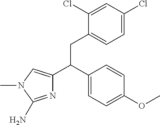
N1=C(N)N(C)C=C1C(C1=CC=C(OC)C=C1)CC1=CC=C(Cl)C=C1Cl
